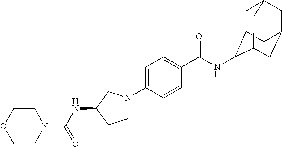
C1=C(N2CCC(NC(N3CCOCC3)=O)C2)C=CC(C(NC2C3CC4CC(CC2C4)C3)=O)=C1
